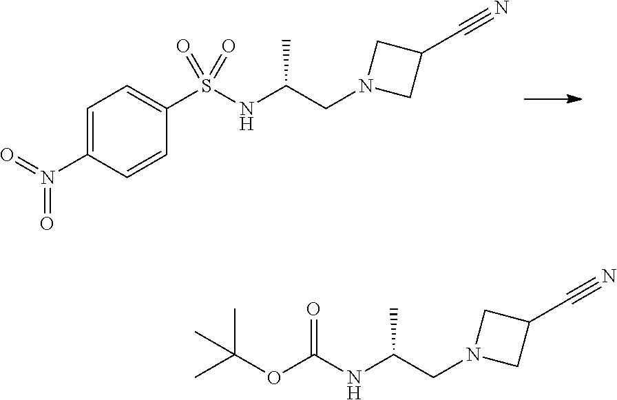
C1=C(N(=O)=O)C=CC(S(NC(CN2CC(C#N)C2)C)(=O)=O)=C1.O(C(NC(CN1CC(C#N)C1)C)=O)C(C)(C)C
